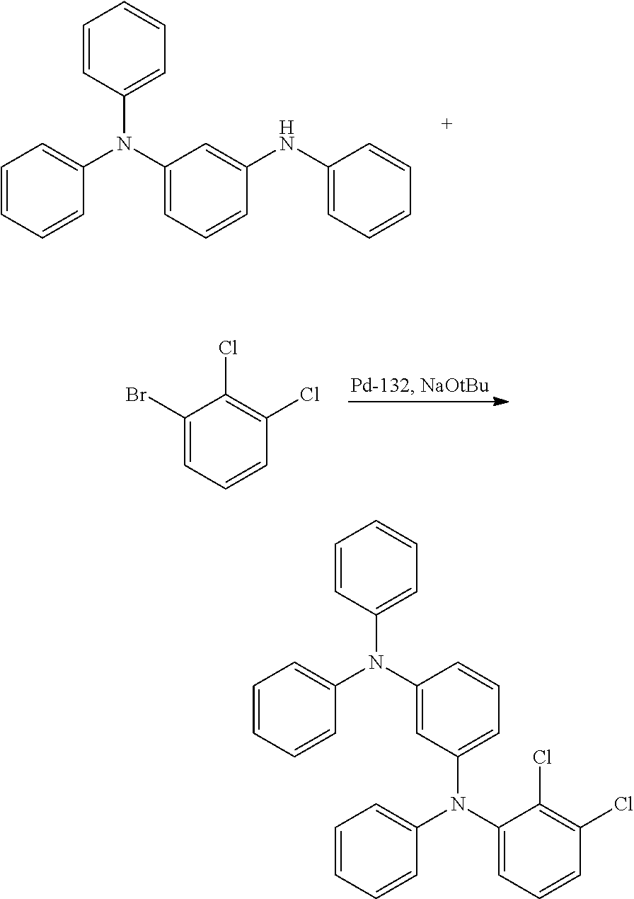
C1=CC=CC(N(C2=CC=CC(NC3=CC=CC=C3)=C2)C2=CC=CC=C2)=C1.C1(Br)=CC=CC(Cl)=C1Cl.C1=CC=CC(N(C2=CC(N(C3=CC=CC=C3)C3=CC=CC(Cl)=C3Cl)=CC=C2)C2=CC=CC=C2)=C1
